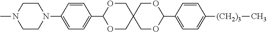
C1=CC(N2CCN(C)CC2)=CC=C1C1OCC2(CO1)COC(C1=CC=C([(CH2)3]C)C=C1)OC2
